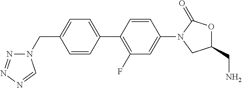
C(C1=CC=C(C2=C(F)C=C(N3CC(CN)OC3=O)C=C2)C=C1)N1N=NN=C1
